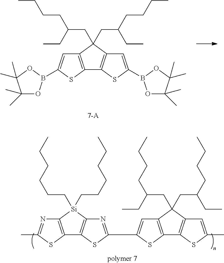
C12=C(C=C(B3OC(C)(C)C(C)(C)O3)S1)C(CC(CCCC)CC)(CC(CCCC)CC)C1=C2SC(B2OC(C)(C)C(C)(C)O2)=C1.C12=C(N=C(C)S1)[Si](CCCCCC)(CCCCCC)C1=C2SC(C2=CC3=C(C4=C(C=C(C)S4)C3(CC(CCCC)CC)CC(CCCC)CC)S2)=N1
